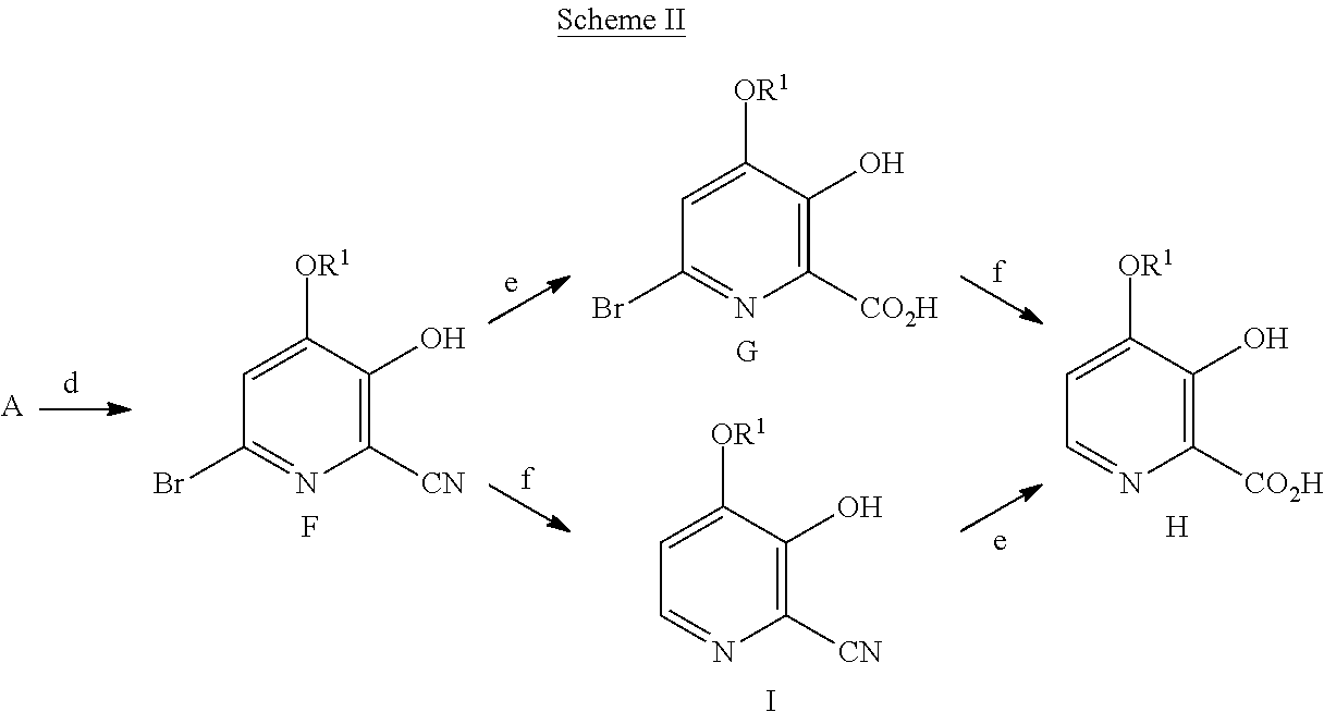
[A].C1=C([OR1])C(O)=C([CN])N=C1Br.F.C1=C([OR1])C(O)=C([CO2H])N=C1Br.[G].C1=C([OR1])C(O)=C([CN])N=C1.I.C1=C([OR1])C(O)=C([CO2H])N=C1.[H]
